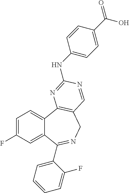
C1=C(F)C=C2C(=C1)C1=C(CN=C2C2=CC=CC=C2F)C=NC(NC2=CC=C(C(=O)O)C=C2)=N1
